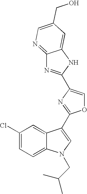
C1(Cl)=CC=C2C(=C1)C(C1=NC(C3=NC4=NC=C(CO)C=C4N3)=CO1)=CN2CC(C)C
